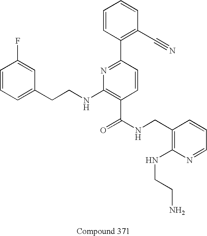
O=C(NCC1=C(NCCN)N=CC=C1)C1=C(NCCC2=CC=CC(F)=C2)N=C(C2=C(C#N)C=CC=C2)C=C1
